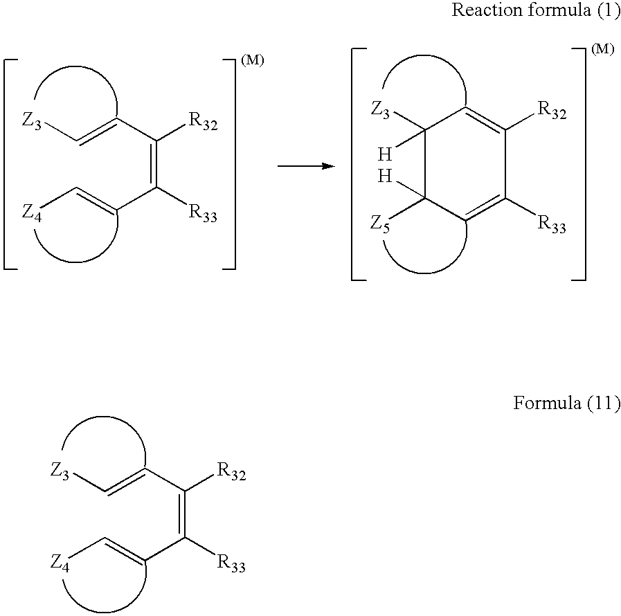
C(=C([R33])C=C[Z4])(C=C[Z3])[R32].C1([R32])=CC([Z3])([H])C([Z5])([H])C=C1[R33].C(=C([R33])C=C[Z4])(C=C[Z3])[R32]
